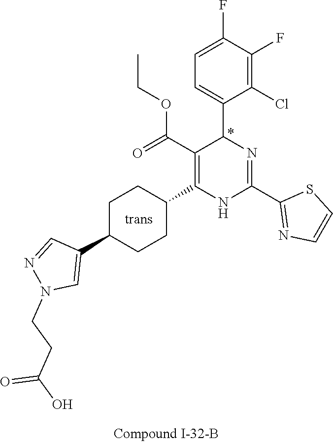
C1(F)=C(Cl)C(C2N=C(C3=NC=CS3)NC(C3CCC(C4=CN(CCC(O)=O)N=C4)CC3)=C2C(=O)OCC)=CC=C1F
